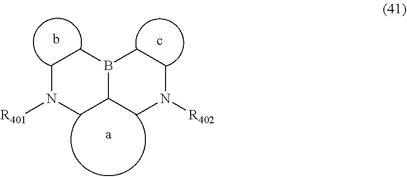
C1N([R401])CC2B(C1)CCN([R402])C2
